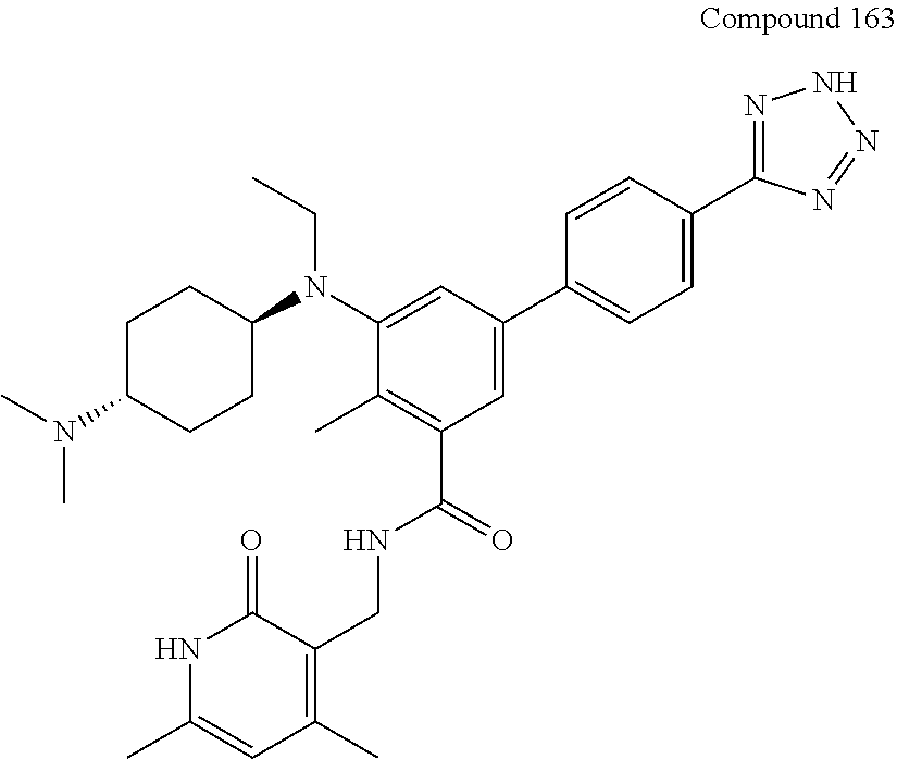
C1C(N(C)C)CCC(N(C2=CC(C3=CC=C(C4=NNN=N4)C=C3)=CC(C(NCC3=C(C)C=C(C)NC3=O)=O)=C2C)CC)C1
